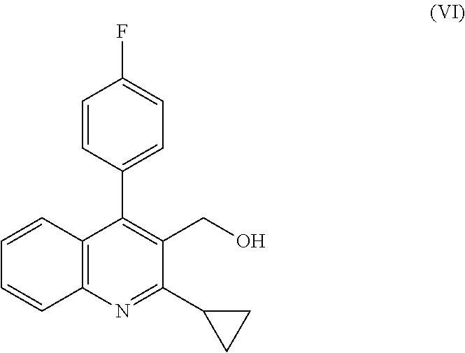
C1=CC2=C(C=C1)N=C(C1CC1)C(CO)=C2C1=CC=C(F)C=C1
